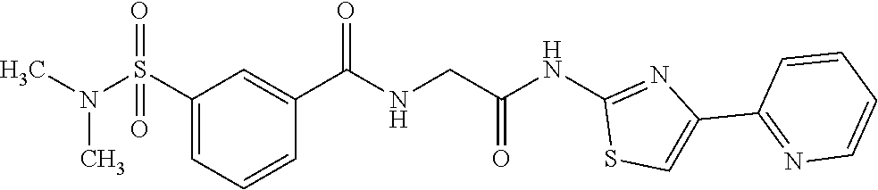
C1(S(N(C)C)(=O)=O)=CC=CC(C(=O)NCC(NC2=NC(C3=NC=CC=C3)=CS2)=O)=C1
